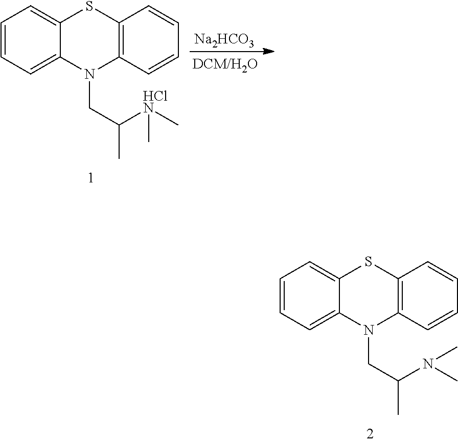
C1=CC=C2C(=C1)SC1=C(N2CC(C)[HClN](C)C)C=CC=C1.[Na2HCO3].C1=CC=C2C(=C1)SC1=C(N2CC(C)N(C)C)C=CC=C1
